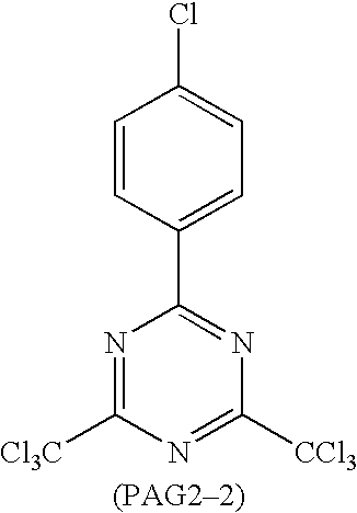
C1=CC(C2=NC([CCl3])=NC([Cl3C])=N2)=CC=C1Cl
